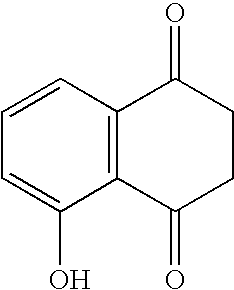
C1=CC2=C(C(O)=C1)C(=O)CCC2=O
